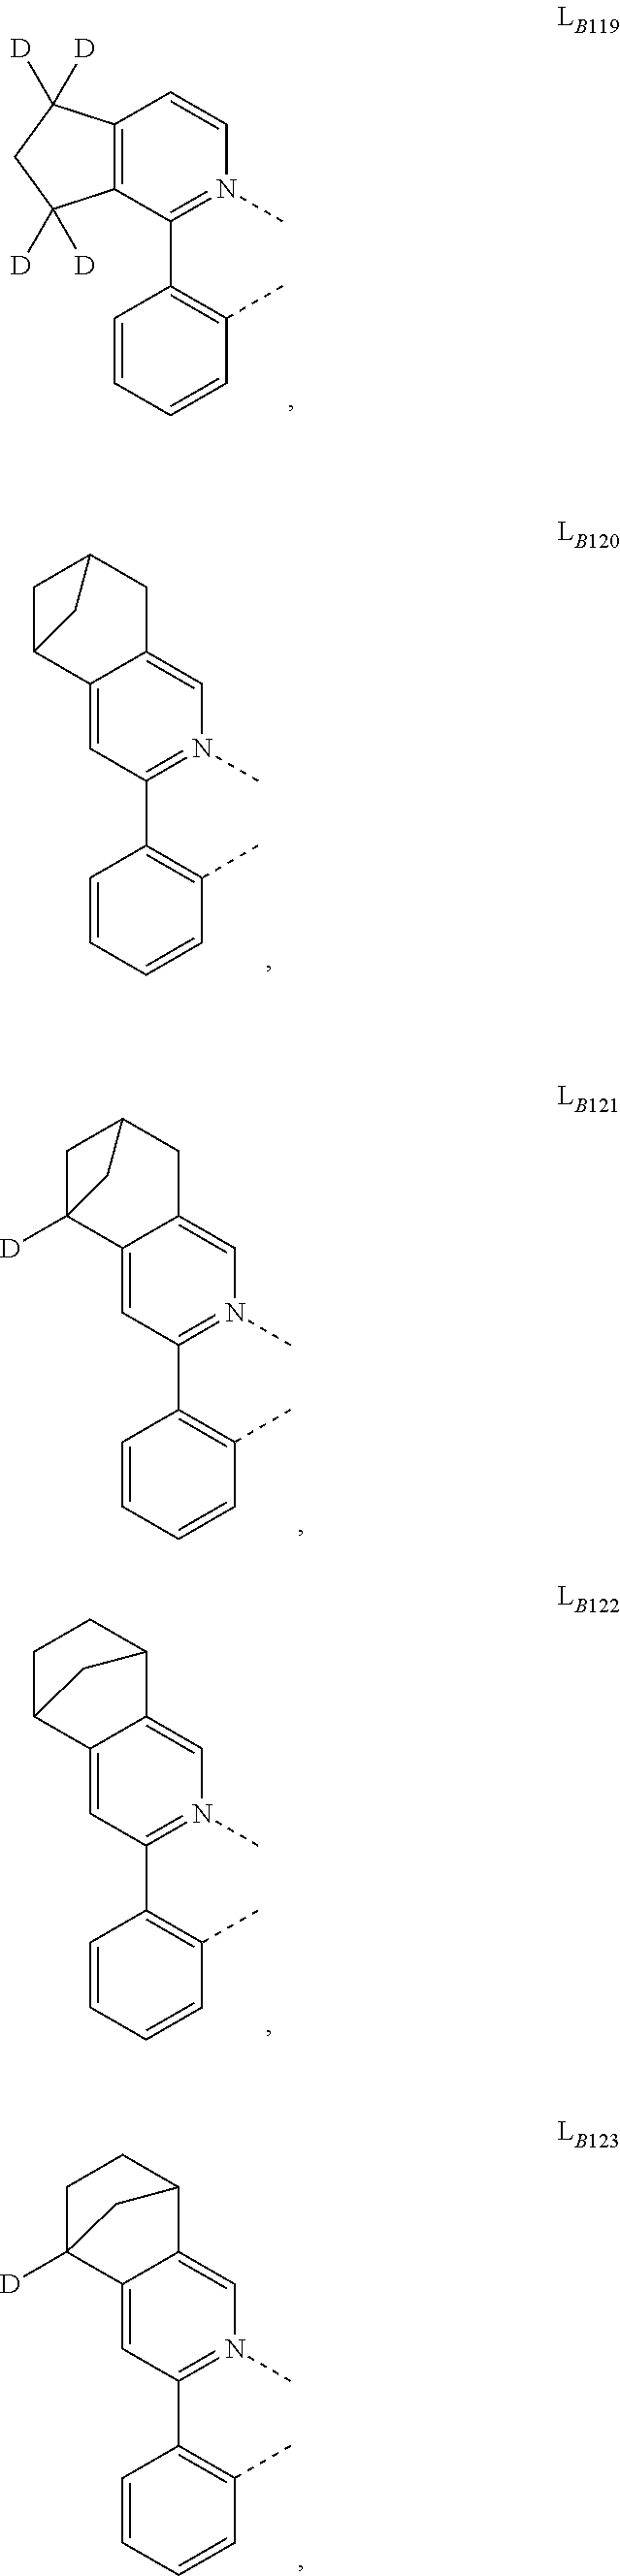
C12=C(C(C3=C(C)C=CC=C3)=N(C)C=C1)C([D])([D])CC2([D])[D].C1=C2C3([D])CC(CC2=CN(C)=C1C1=C(C)C=CC=C1)C3.C1=C2C3CC(CC2=CN(C)=C1C1=C(C)C=CC=C1)C3.C1=C2C3CCC(C2=CN(C)=C1C1=C(C)C=CC=C1)C3.C1=C2C3([D])CCC(C2=CN(C)=C1C1=C(C)C=CC=C1)C3
